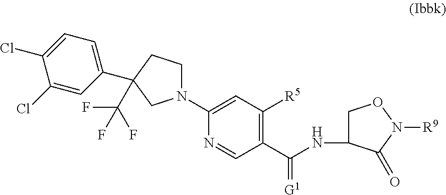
N1(C2=CC([R5])=C(C(NC3CON([R9])C3=O)=[G1])C=N2)CCC(C2=CC=C(Cl)C(Cl)=C2)(C(F)(F)F)C1
